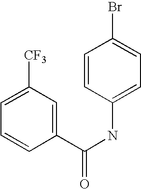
C1=CC(C(NC2=CC=C(Br)C=C2)=O)=CC([CF3])=C1
